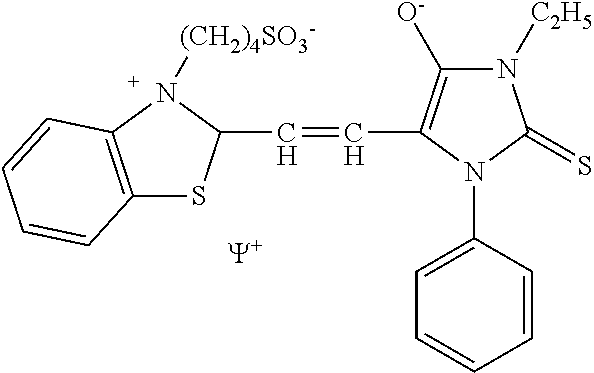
[Y].C(=CC1=C([O-])N([C2H5])C(=S)N1C1=CC=CC=C1)C1SC2=C(N1[(CH2)4SO3-])C=CC=C2
